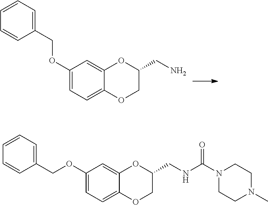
C1=CC=C(COC2=CC=C3C(=C2)OC(CN)CO3)C=C1.C1=CC=C(COC2=CC=C3C(=C2)OC(CNC(N2CCN(C)CC2)=O)CO3)C=C1
